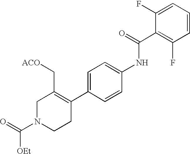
C1=C(C2=C(C[ACO])CN(C(=O)[OEt])CC2)C=CC(NC(C2=C(F)C=CC=C2F)=O)=C1
